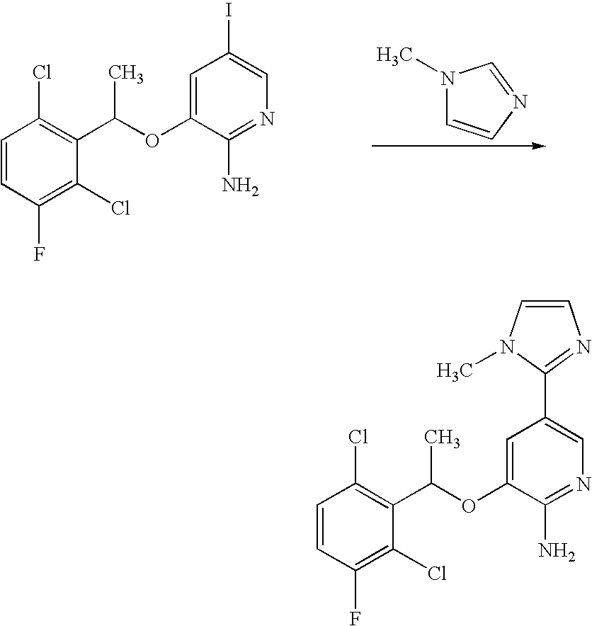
C1=CC(F)=C(Cl)C(C(OC2=CC(I)=CN=C2N)C)=C1Cl.N1(C)C=CN=C1.C1=CC(F)=C(Cl)C(C(OC2=CC(C3=NC=CN3C)=CN=C2N)C)=C1Cl
